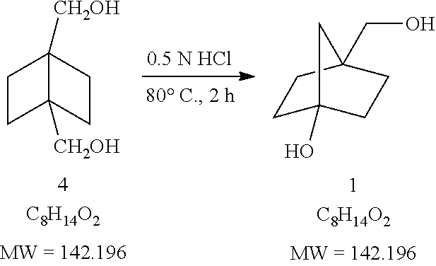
C12([CH2OH])C([CH2OH])(CC1)CC2.[C8H14O2].C1C2(O)CCC(CO)(C1)C2.[C8H14O2]
